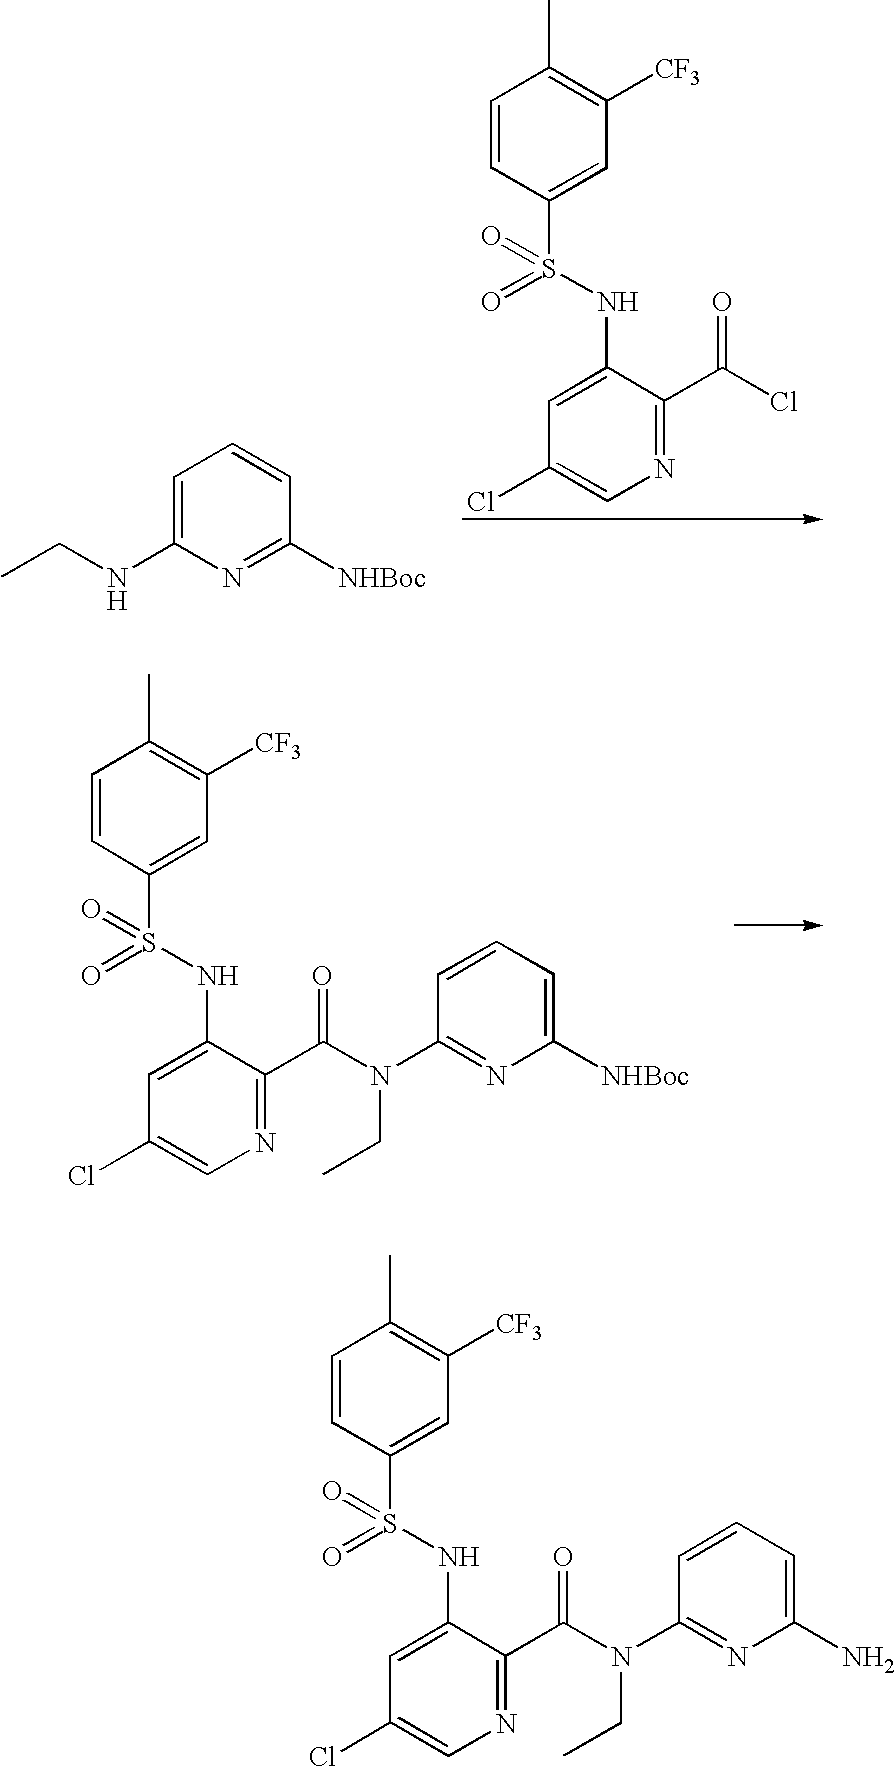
C1=CC(S(=O)(NC2=CC(Cl)=CN=C2C(=O)Cl)=O)=CC([CF3])=C1C.C1=C(NCC)N=C([NHBoc])C=C1.C1=CC(S(=O)(NC2=CC(Cl)=CN=C2C(=O)N(C2=NC([NHBoc])=CC=C2)CC)=O)=CC([CF3])=C1C.C1=CC(S(=O)(NC2=CC(Cl)=CN=C2C(=O)N(C2=NC(N)=CC=C2)CC)=O)=CC([CF3])=C1C
